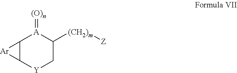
C12C([Y]CC([(CH2)m][Z])[A]1=[(O)n])[Ar]2
